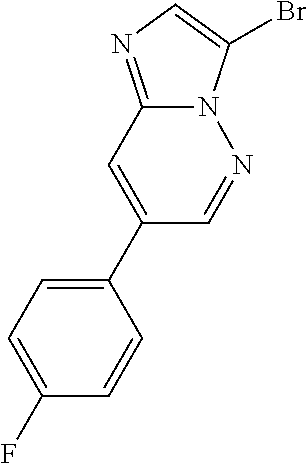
BrC1=CN=C2N1N=CC(C1=CC=C(F)C=C1)=C2
